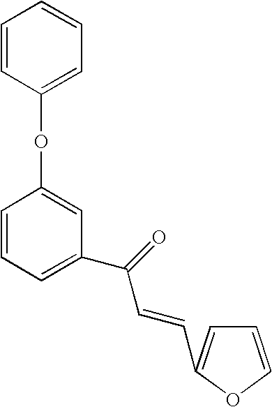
C1=CC=C(C(=O)C=CC2=CC=CO2)C=C1OC1=CC=CC=C1
